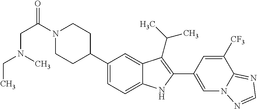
N1(C(CN(CC)C)=O)CCC(C2=CC=C3C(=C2)C(C(C)C)=C(C2=CN4C(=NC=N4)C([CF3])=C2)N3)CC1
